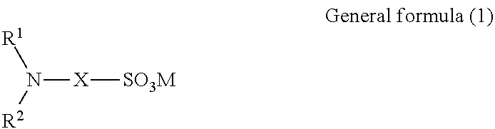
[R1]N([R2])[X][SO3M]
